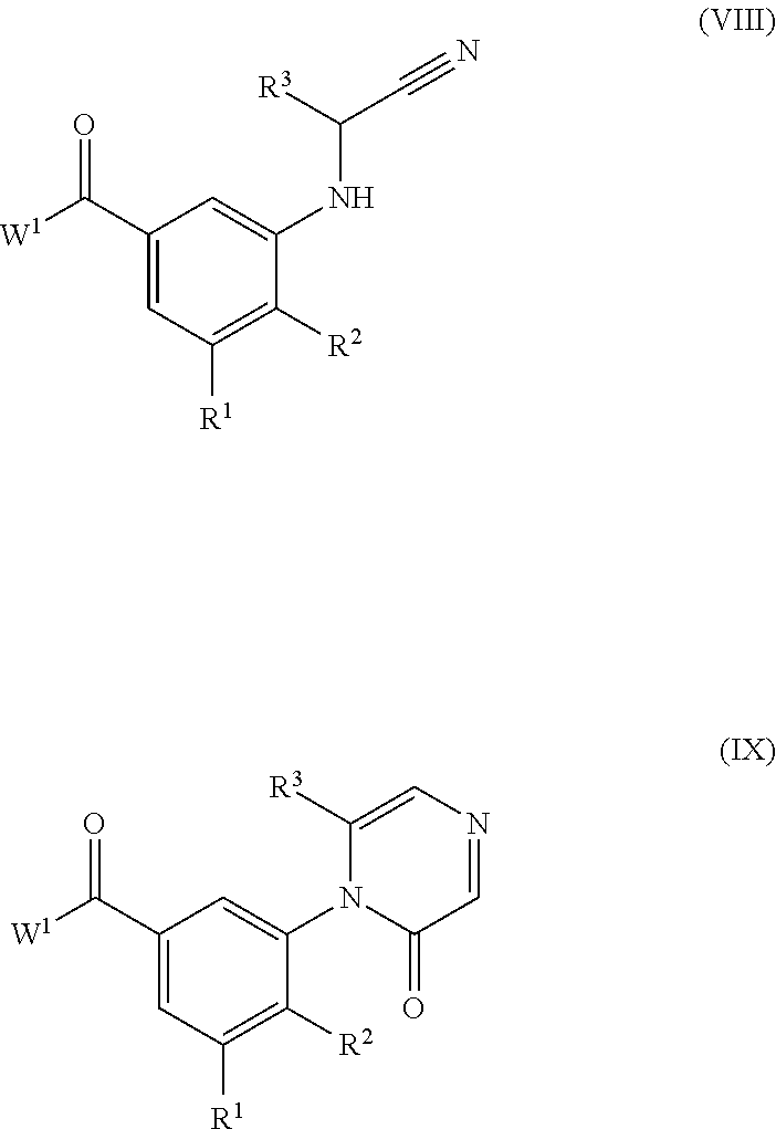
C1(C(=O)[W1])=CC([R1])=C([R2])C(NC([R3])C#N)=C1.C1(C(=O)[W1])=CC([R1])=C([R2])C(N2C(=O)C=NC=C2[R3])=C1
